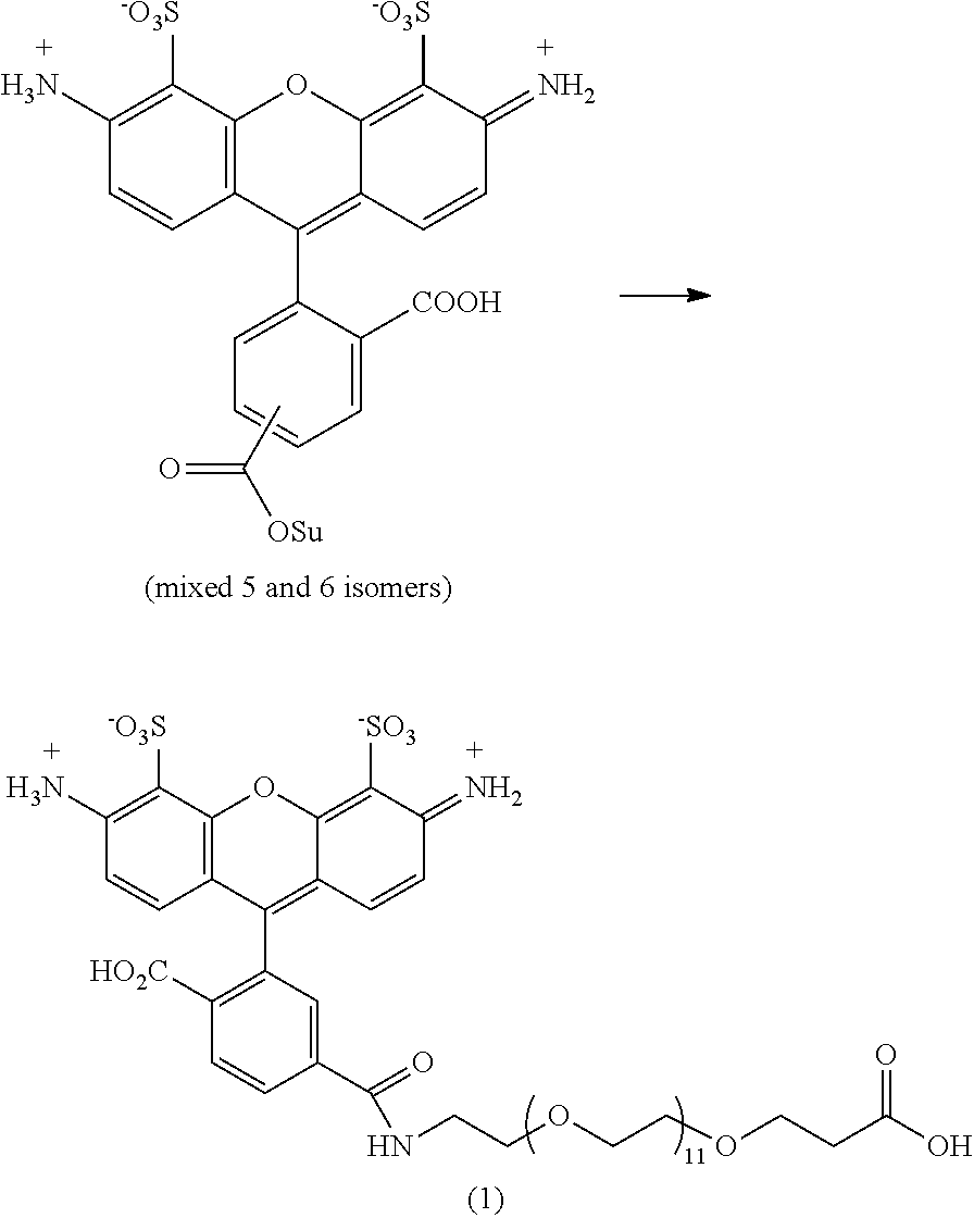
C1([-O3S])=C(N)C=CC2=C1OC1=C([-O3S])C(=N)C=CC1=C2C1=CC=CC=C1[COOH].CC([OSu])=O.C1([-O3S])=C(N)C=CC2=C1OC1=C([-SO3])C(=N)C=CC1=C2C1=C([HO2C])C=CC(C(=O)NCCOCCOCCC(O)=O)=C1
